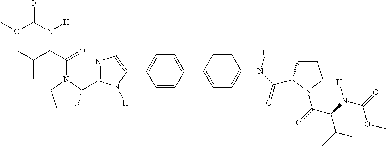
N1=C(C2CCCN2C(C(C(C)C)N(C(OC)=O)[H])=O)N([H])C(C2=CC=C(C3=CC=C(N([H])C(=O)C4CCCN4C(=O)C(N([H])C(=O)OC)C(C)C)C=C3)C=C2)=C1
